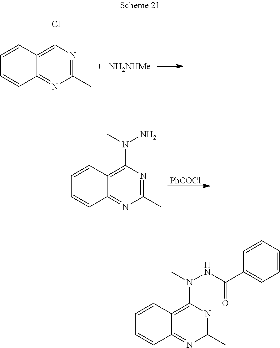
C1(C)=NC(Cl)=C2C(=N1)C=CC=C2.[NH2NHMe].C1(C)=NC(N(C)N)=C2C(=N1)C=CC=C2.[PhCOCl].C1(C)=NC(N(C)NC(C2=CC=CC=C2)=O)=C2C(=N1)C=CC=C2
